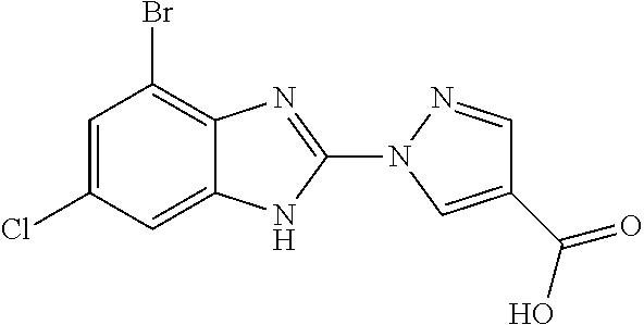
C1=C2C(=C(Br)C=C1Cl)N=C(N1C=C(C(O)=O)C=N1)N2
